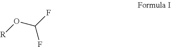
O(C(F)F)[R]
